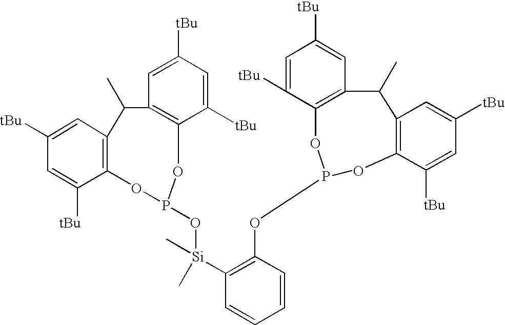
C1([tBu])=CC2=C(C([tBu])=C1)OP(O[Si](C1=C(OP3OC4=C(C=C([tBu])C=C4[tBu])C(C)C4=C(C([tBu])=CC([tBu])=C4)O3)C=CC=C1)(C)C)OC1=C(C=C([tBu])C=C1[tBu])C2C
